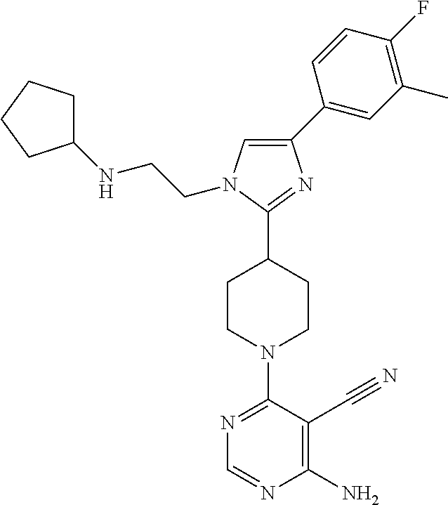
N1=C(N2CCC(C3=NC(C4=CC(C)=C(F)C=C4)=CN3CCNC3CCCC3)CC2)C(C#N)=C(N)N=C1
